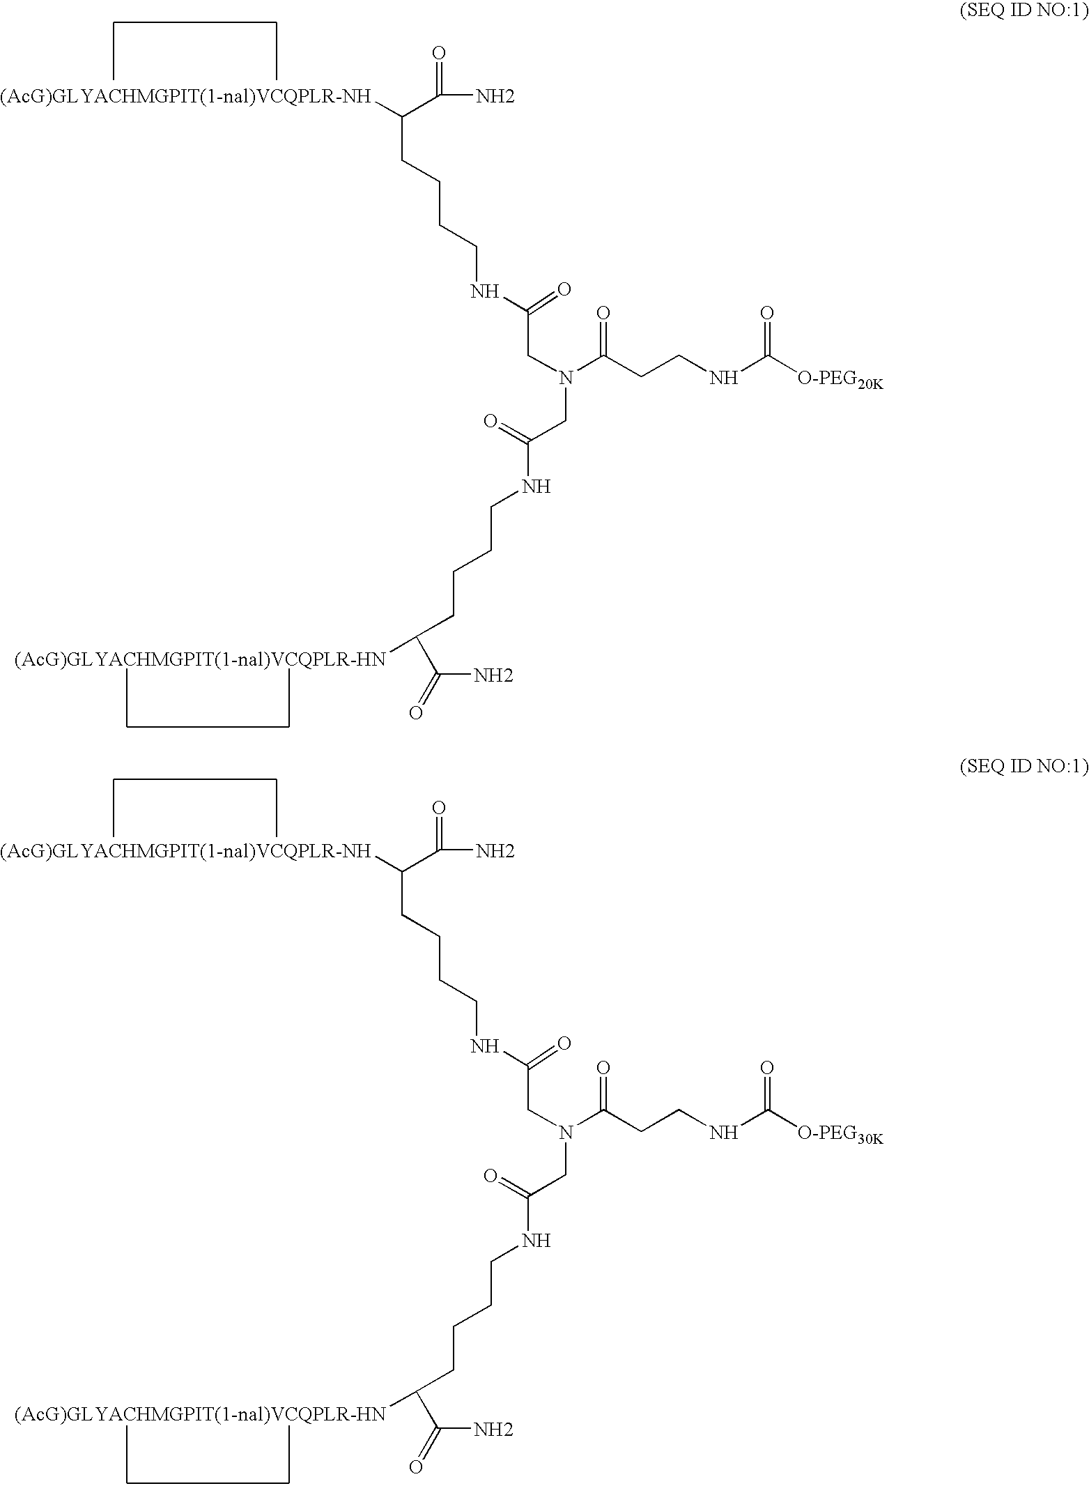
C(CCCCNC(CN(CC(=O)NCCCCC([(AcG)GLYACHMGPIT(1-nal)VCQPLR-HN])C(=O)N)C(CCNC([O-PEG20K])=O)=O)=O)([(AcG)GLYACHMGPIT(1-nal)VCQPLR-NH])C(=O)N.C(CCCCNC(CN(CC(=O)NCCCCC([(AcG)GLYACHMGPIT(1-nal)VCQPLR-HN])C(=O)N)C(CCNC([O-PEG30K])=O)=O)=O)([(AcG)GLYACHMGPIT(1-nal)VCQPLR-NH])C(=O)N
